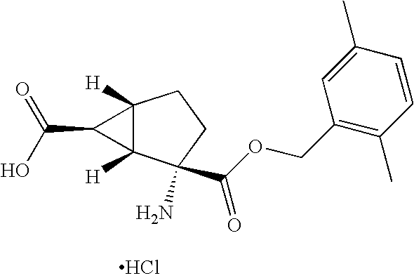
Cl.C12([H])C([H])(C(N)(C(OCC3=C(C)C=CC(C)=C3)=O)CC1)C2C(O)=O
